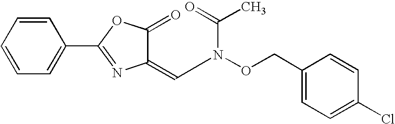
C1=CC=CC=C1C1=NC(=CN(C(=O)C)OCC2=CC=C(Cl)C=C2)C(=O)O1
